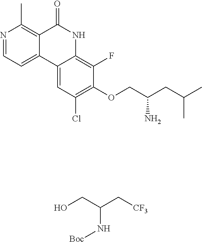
N1=CC=C2C(=C1C)C(=O)NC1=C(F)C(OCC(CC(C)C)N)=C(Cl)C=C21.OCC(C[CF3])N[Boc]
